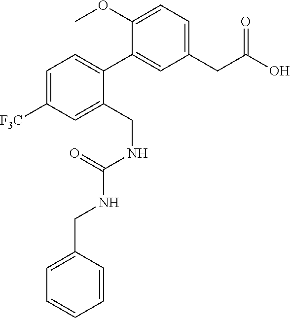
C1=C([F3C])C=C(CNC(NCC2=CC=CC=C2)=O)C(C2=CC(CC(O)=O)=CC=C2OC)=C1
